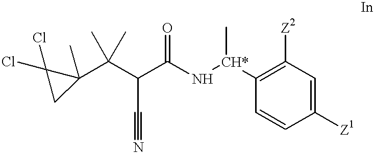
C(C(C(N[CH*](C)C1=C([Z2])C=C([Z1])C=C1)=O)C#N)(C1(C)C(Cl)(Cl)C1)(C)C
